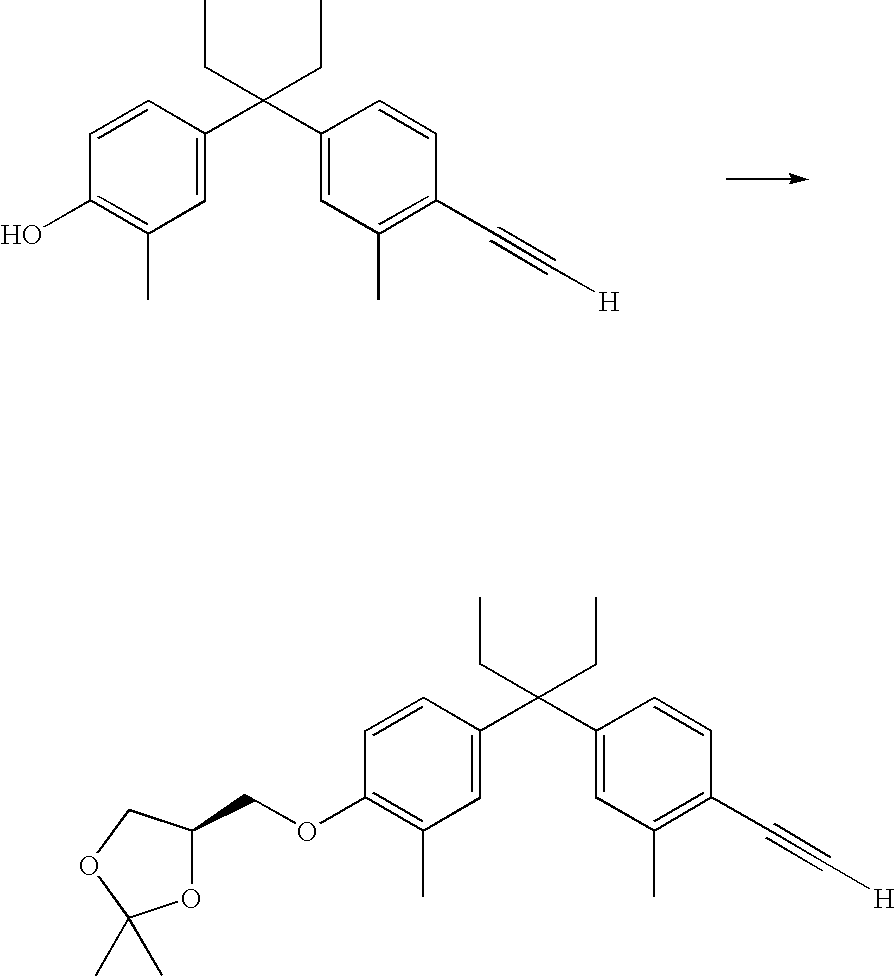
C1=CC(C(C2=CC(C)=C(C#C[H])C=C2)(CC)CC)=CC(C)=C1O.C1=CC(C(C2=CC(C)=C(C#C[H])C=C2)(CC)CC)=CC(C)=C1OCC1OC(C)(C)OC1
